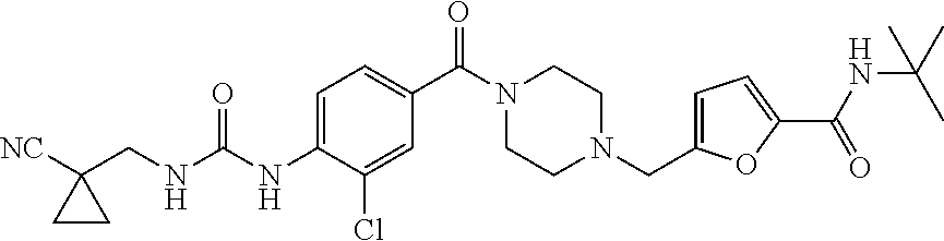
C1(C(N2CCN(CC3=CC=C(C(=O)NC(C)(C)C)O3)CC2)=O)=CC=C(NC(NCC2([NC])CC2)=O)C(Cl)=C1
